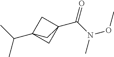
C(C12CC(C(C)C)(C1)C2)(N(OC)C)=O
